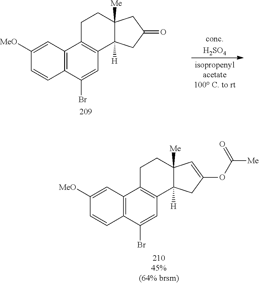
C1([MeO])=CC2=C(C=C1)C(Br)=CC1=C2CCC2([Me])C1([H])CC(=O)C2.C1([MeO])=CC2=C(C=C1)C(Br)=CC1=C2CCC2([Me])C1([H])CC(OC(=O)[Me])=C2
